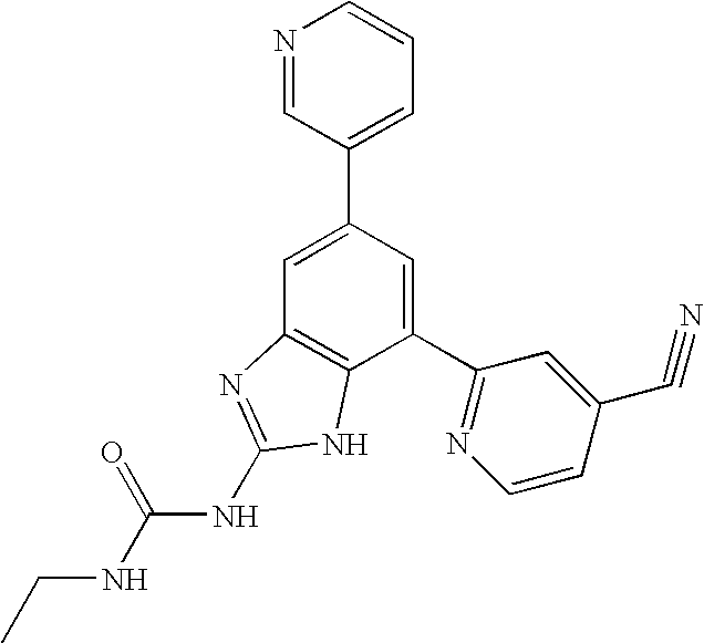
C1=C(C2=CC=CN=C2)C=C(C2=NC=CC(C#N)=C2)C2=C1N=C(NC(NCC)=O)N2
